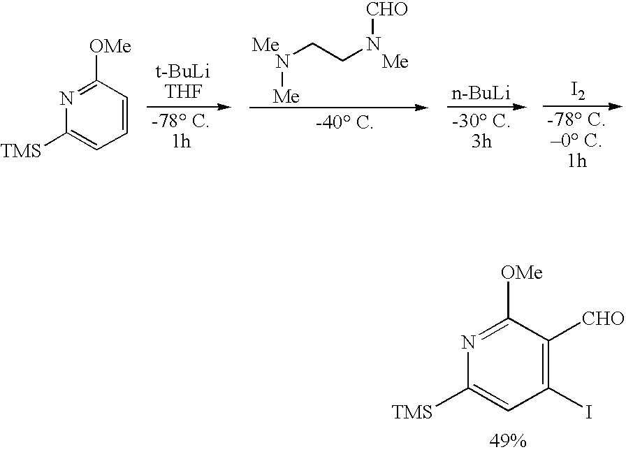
N1=C([OMe])C=CC=C1[TMS].[Me]NCCN[CHO].[n-BuLi].[I2].N1=C([OMe])C([CHO])=C(I)C=C1[TMS]
